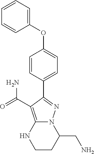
C1=CC=C(OC2=CC=C(C3=NN4C(=C3C(=O)N)NCCC4CN)C=C2)C=C1
